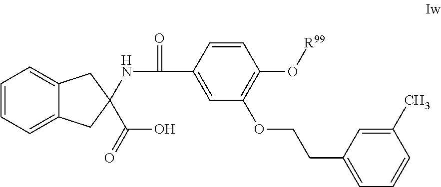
C12=CC=CC=C1CC(C(O)=O)(NC(=O)C1=CC(OCCC3=CC=CC(C)=C3)=C(O[R99])C=C1)C2
